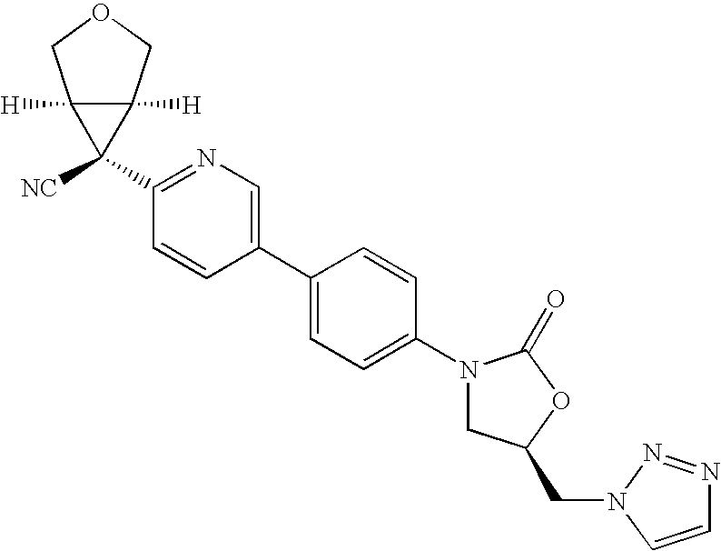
C1(N2CC(CN3C=CN=N3)OC2=O)=CC=C(C2=CN=C(C3([NC])C4([H])C3([H])COC4)C=C2)C=C1
